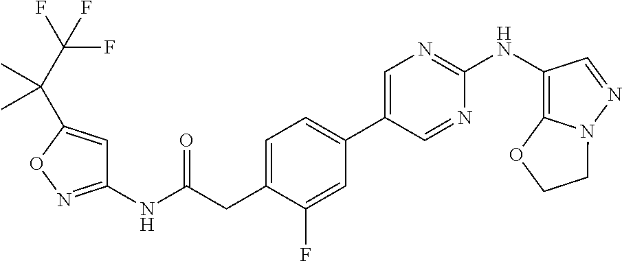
C1(NC(=O)CC2=CC=C(C3=CN=C(NC4=C5N(N=C4)CCO5)N=C3)C=C2F)=NOC(C(C)(C)C(F)(F)F)=C1
